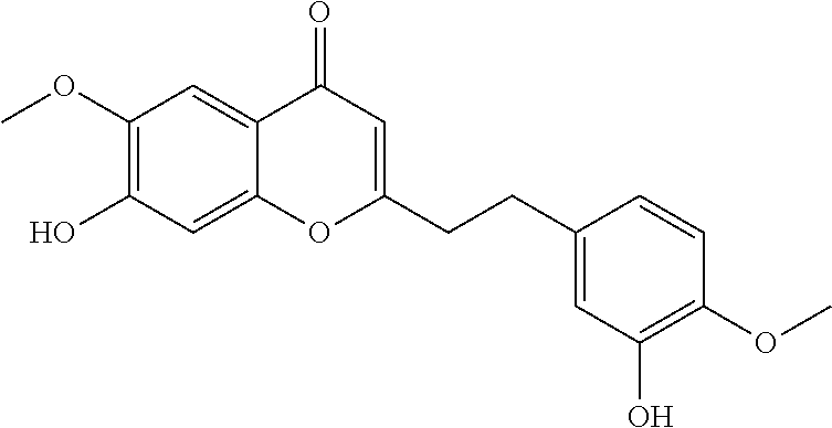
C1(OC)=C(O)C=C2C(=C1)C(=O)C=C(CCC1=CC(O)=C(OC)C=C1)O2
